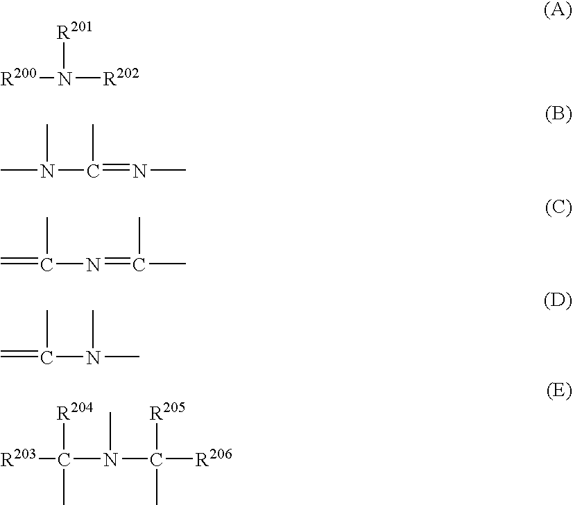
[R200]N([R202])[R201].CN(C)C(C)=NC.C=C(C)N=C(C)C.C=C(C)N(C)C.[R203]C(C)([R204])N(C([R206])(C)[R205])C
